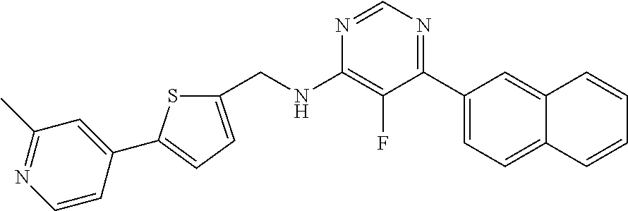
N1=CN=C(C2=CC=C3C(=C2)C=CC=C3)C(F)=C1NCC1=CC=C(C2=CC(C)=NC=C2)S1
